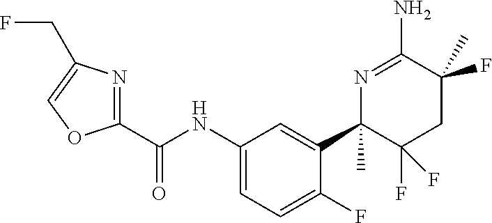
C1(C(NC2=CC=C(F)C(C3(C)C(F)(F)CC(F)(C)C(N)=N3)=C2)=O)=NC(CF)=CO1
